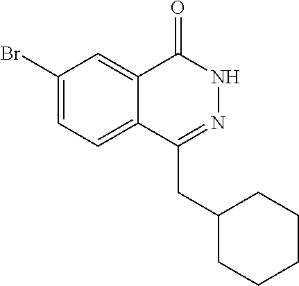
C1(Br)=CC=C2C(=C1)C(=O)NN=C2CC1CCCCC1
